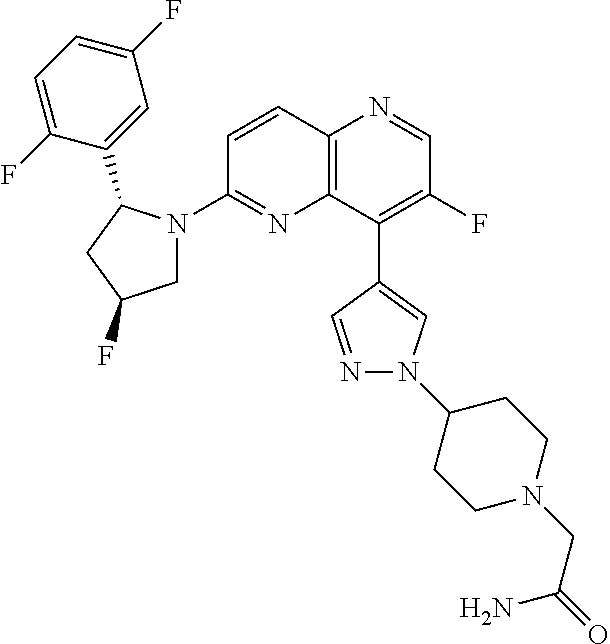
C12=C(C(C3=CN(C4CCN(CC(=O)N)CC4)N=C3)=C(F)C=N1)N=C(N1CC(F)CC1C1=CC(F)=CC=C1F)C=C2
